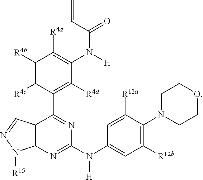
C1([R12b])=C(N2CCOCC2)C([R12a])=CC(N(C2=NC3=C(C(C4=C([R4d])C(N(C(C=C)=O)[H])=C([R4a])C([R4b])=C4[R4c])=N2)C=NN3[R15])[H])=C1
